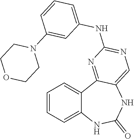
C1=CC=C2C(=C1)C1=NC(NC3=CC=CC(N4CCOCC4)=C3)=NC=C1NC(=O)N2
